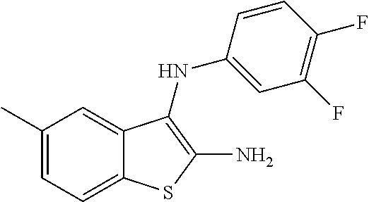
C1=C(C)C=C2C(=C1)SC(N)=C2NC1=CC(F)=C(F)C=C1
